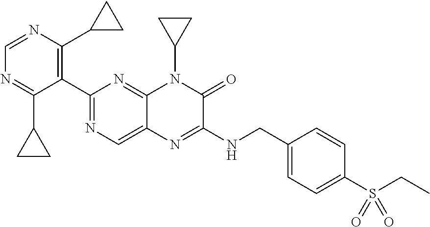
C1(C2=NC=C3C(=N2)N(C2CC2)C(=O)C(NCC2=CC=C(S(=O)(=O)CC)C=C2)=N3)=C(C2CC2)N=CN=C1C1CC1
